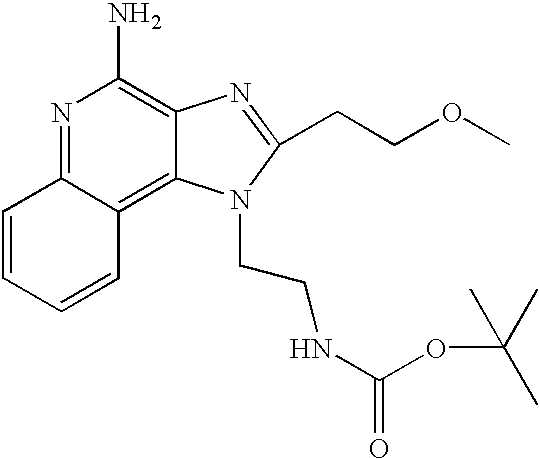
N1=C2C(=C3C(=C1N)N=C(CCOC)N3CCNC(OC(C)(C)C)=O)C=CC=C2
